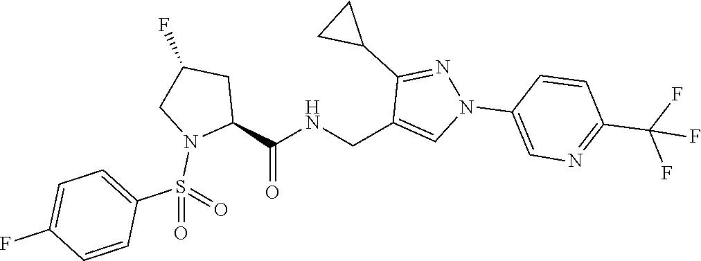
C1(CNC(C2CC(F)CN2S(=O)(C2=CC=C(F)C=C2)=O)=O)=CN(C2=CN=C(C(F)(F)F)C=C2)N=C1C1CC1
